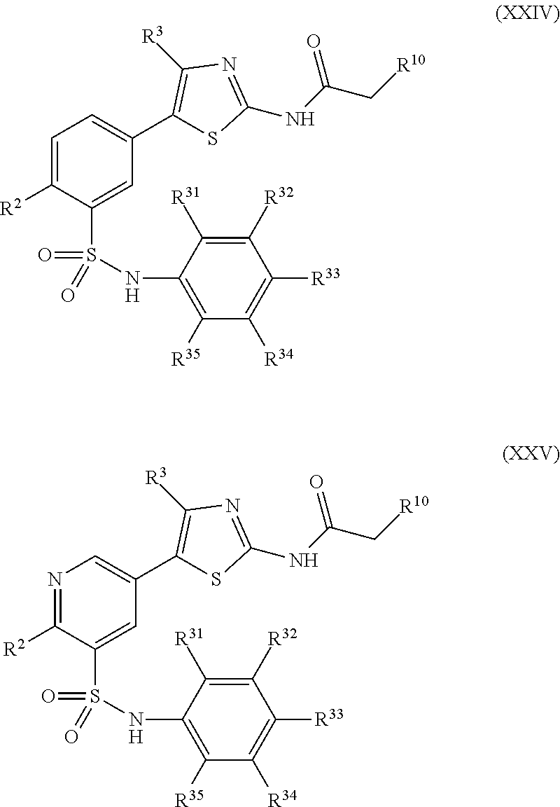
C1=C([R2])C(S(=O)(NC2=C([R35])C([R34])=C([R33])C([R32])=C2[R31])=O)=CC(C2=C([R3])N=C(NC(=O)C[R10])S2)=C1.N1=C([R2])C(S(=O)(NC2=C([R35])C([R34])=C([R33])C([R32])=C2[R31])=O)=CC(C2=C([R3])N=C(NC(=O)C[R10])S2)=C1
